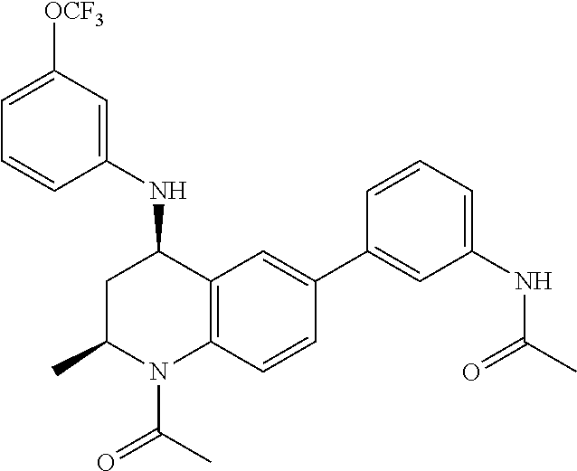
C1=C([OCF3])C=C(NC2CC(C)N(C(=O)C)C3=C2C=C(C2=CC(NC(=O)C)=CC=C2)C=C3)C=C1
